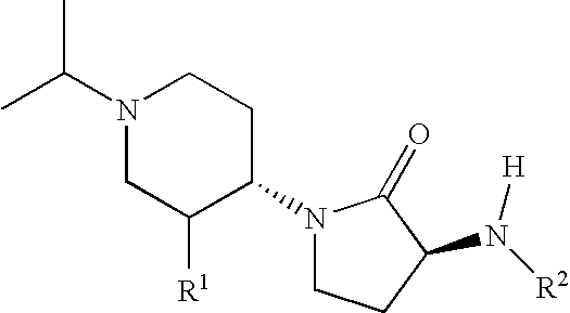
N1(C2CCN(C(C)C)CC2[R1])CCC(N([R2])[H])C1=O
